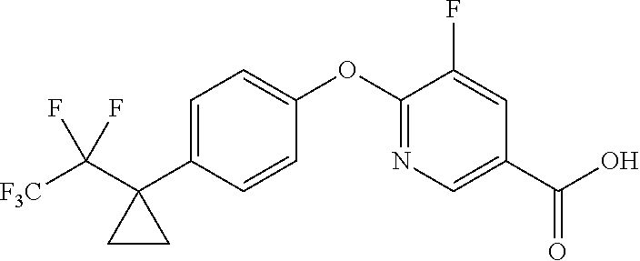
C1=C(C2(C([F3C])(F)F)CC2)C=CC(OC2=NC=C(C(O)=O)C=C2F)=C1
